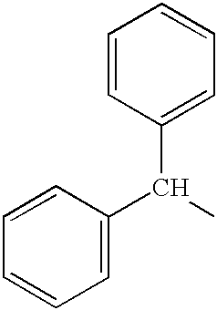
C1=CC(C(C)C2=CC=CC=C2)=CC=C1
